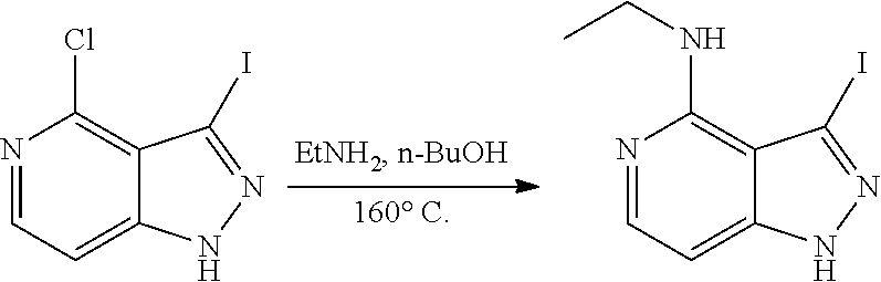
N1=CC=C2C(=C1Cl)C(I)=NN2.N1=CC=C2C(=C1NCC)C(I)=NN2
